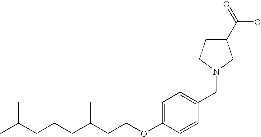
C1=C(OCCC(CCCC(C)C)C)C=CC(CN2CC(C(=O)O)CC2)=C1
